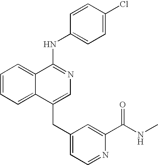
C12=CC=CC=C1C(NC1=CC=C(Cl)C=C1)=NC=C2CC1=CC=NC(C(NC)=O)=C1
